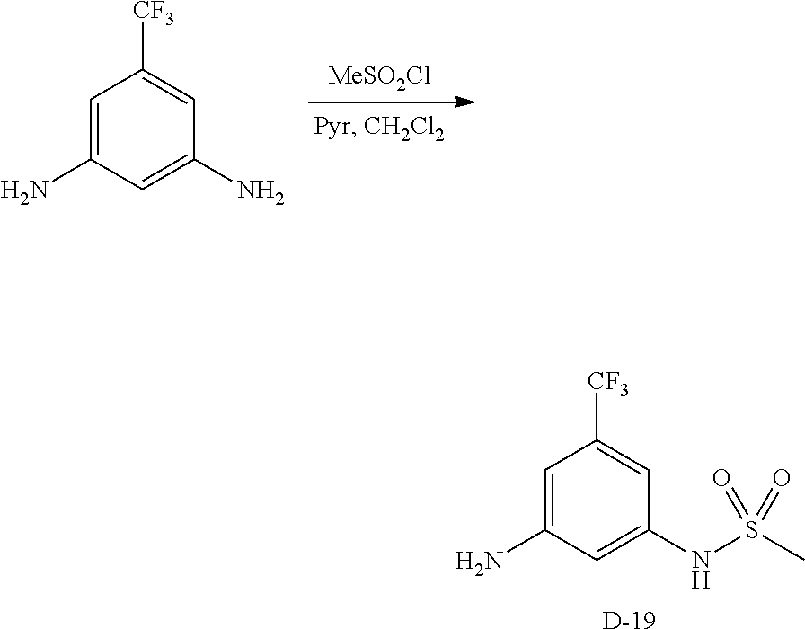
[MeSO2Cl].C1=C(N)C=C(N)C=C1[CF3].C1=C(N)C=C(NS(C)(=O)=O)C=C1[CF3].[D]
